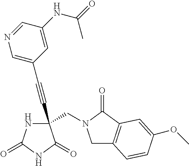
C(#CC1(CN2CC3=C(C2=O)C=C(OC)C=C3)NC(=O)NC1=O)C1=CN=CC(NC(=O)C)=C1
